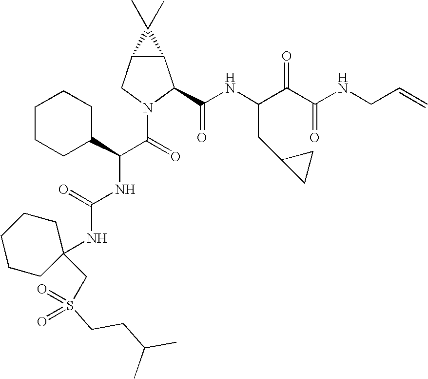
C12C(CN(C(=O)C(NC(NC3(CS(CCC(C)C)(=O)=O)CCCCC3)=O)C3CCCCC3)C1C(NC(C(C(NCC=C)=O)=O)CC1CC1)=O)C2(C)C
